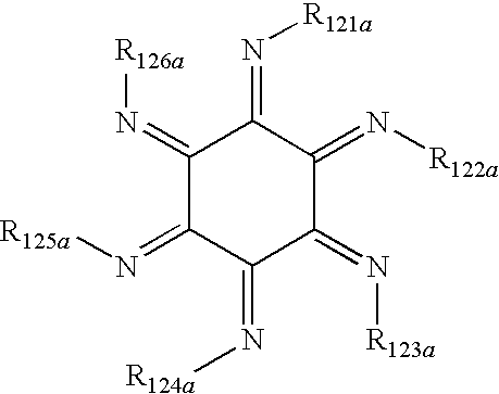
C1(=N[R126a])C(=N[R125a])C(=N[R124a])C(=N[R123a])C(=N[R122a])C1=N[R121a]
